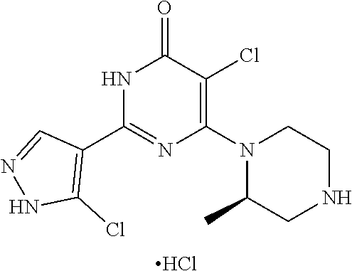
N1C(C2=C(Cl)NN=C2)=NC(N2C(C)CNCC2)=C(Cl)C1=O.Cl
